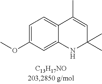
C1=C(OC)C=C2C(=C1)C(C)=CC(C)(C)N2
